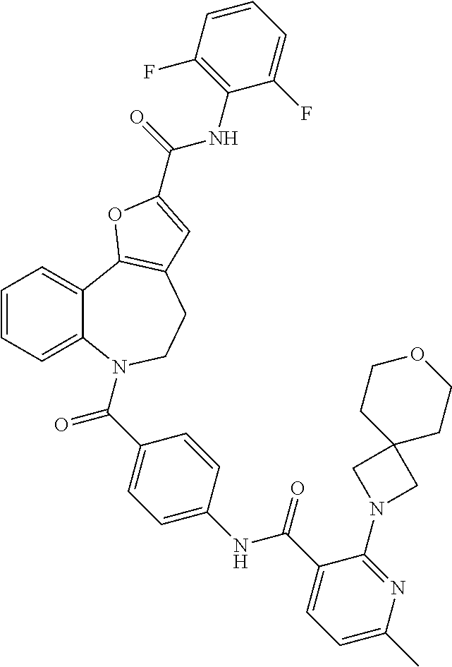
C1=CC=C2C(=C1)C1=C(CCN2C(=O)C2=CC=C(NC(=O)C3=CC=C(C)N=C3N3CC4(C3)CCOCC4)C=C2)C=C(C(NC2=C(F)C=CC=C2F)=O)O1
